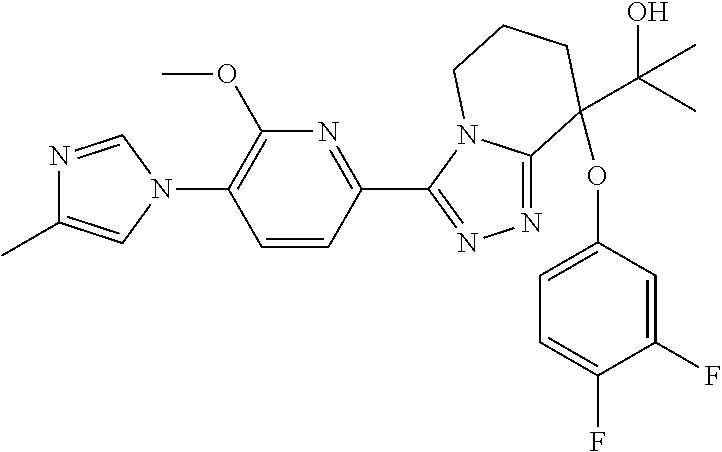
N1=CN(C2=C(OC)N=C(C3=NN=C4N3CCCC4(OC3=CC=C(F)C(F)=C3)C(O)(C)C)C=C2)C=C1C
